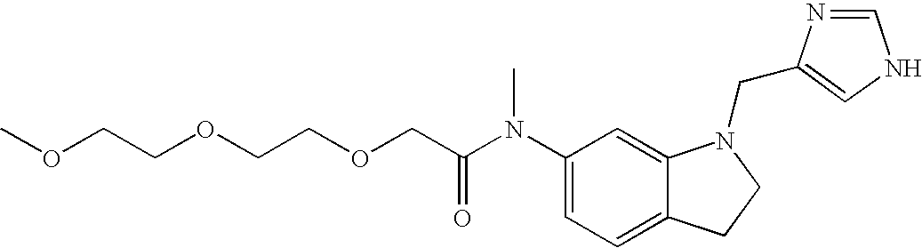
C1(N(C(COCCOCCOC)=O)C)=CC=C2C(=C1)N(CC1=CNC=N1)CC2
